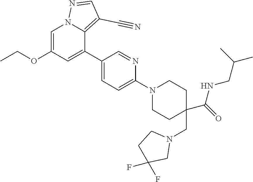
C1=C(OCC)C=C(C2=CC=C(N3CCC(CN4CCC(F)(F)C4)(C(=O)NCC(C)C)CC3)N=C2)C2=C(C#N)C=NN12
